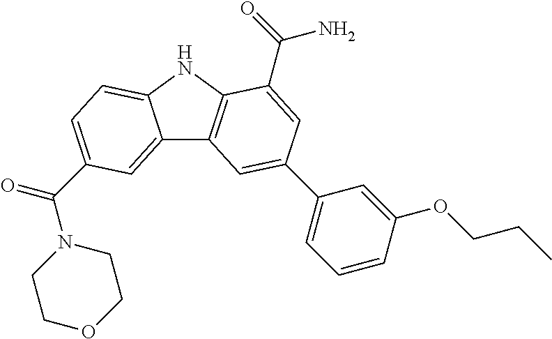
C12=CC(C(=O)N3CCOCC3)=CC=C1NC1=C2C=C(C2=CC=CC(OCCC)=C2)C=C1C(N)=O
